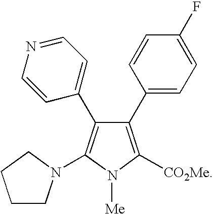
C1(C2=CC=C(F)C=C2)=C([CO2Me])N([Me])C(N2CCCC2)=C1C1=CC=NC=C1
